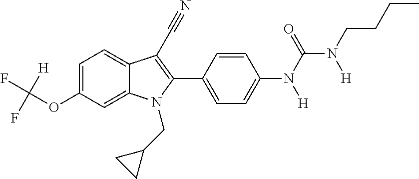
C1=C(OC(F)(F)[H])C=C2C(=C1)C(C#N)=C(C1=CC=C(N(C(=O)N(CCCC)[H])[H])C=C1)N2CC1CC1
